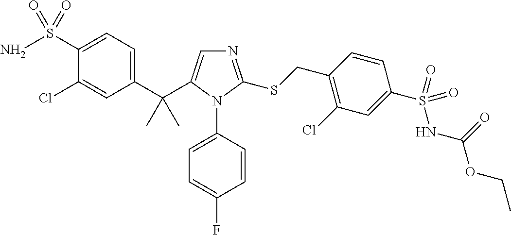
C1(C(C2=CN=C(SCC3=C(Cl)C=C(S(=O)(NC(=O)OCC)=O)C=C3)N2C2=CC=C(F)C=C2)(C)C)=CC=C(S(N)(=O)=O)C(Cl)=C1
